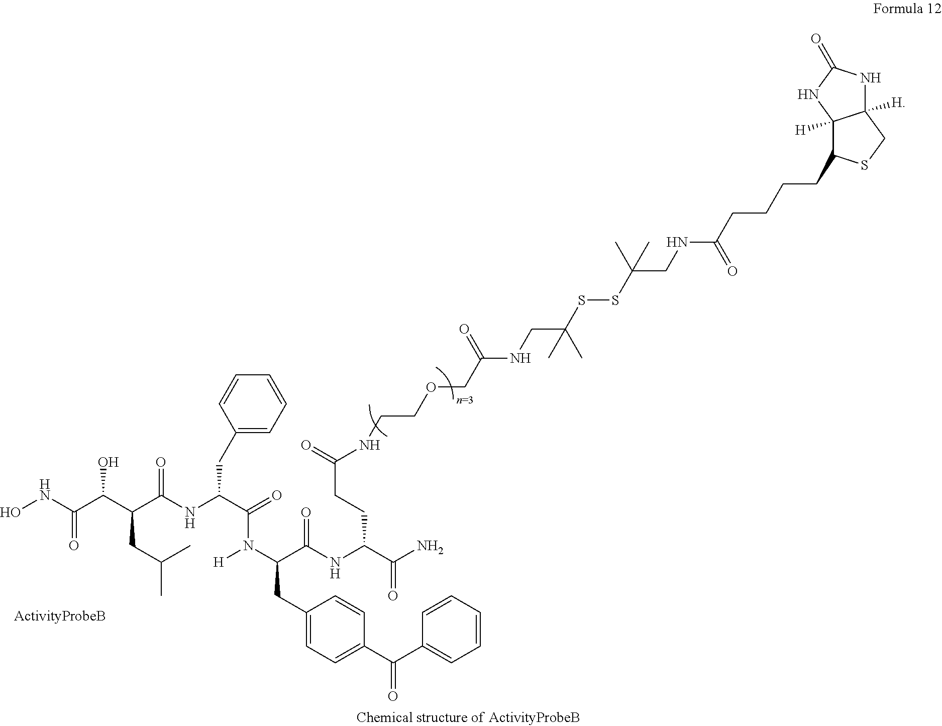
ONC(C(C(C(NC(C(=O)N(C(C(NC(C(=O)N)CCC(=O)NCCOCC(NCC(SSC(CNC(CCCCC1C2([H])C([H])(CS1)NC(=O)N2)=O)(C)C)(C)C)=O)=O)CC1=CC=C(C(C2=CC=CC=C2)=O)C=C1)[H])CC1=CC=CC=C1)=O)CC(C)C)O)=O
